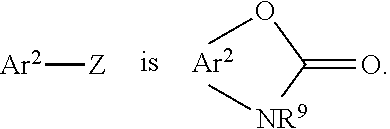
COC([NR9]C)=O.[Ar2][Z]
